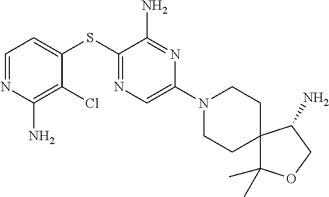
C1=C(SC2=NC=C(N3CCC4(CC3)C(C)(C)OCC4N)N=C2N)C(Cl)=C(N)N=C1
